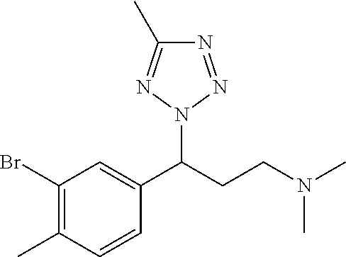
C1(Br)=C(C)C=CC(C(CCN(C)C)N2N=NC(C)=N2)=C1
